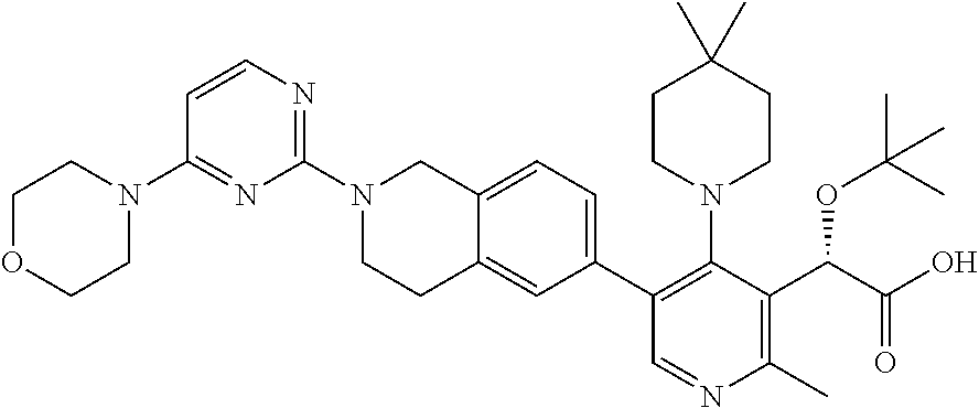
C1(N2CCOCC2)=NC(N2CCC3=CC(C4=C(N5CCC(C)(C)CC5)C(C(C(=O)O)OC(C)(C)C)=C(C)N=C4)=CC=C3C2)=NC=C1
